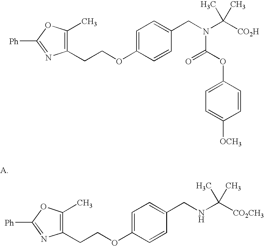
C1(CCOC2=CC=C(CNC([CO2CH3])(C)C)C=C2)=C(C)OC([Ph])=N1.C1(CCOC2=CC=C(CN(C([CO2H])(C)C)C(=O)OC3=CC=C([OCH3])C=C3)C=C2)=C(C)OC([Ph])=N1
